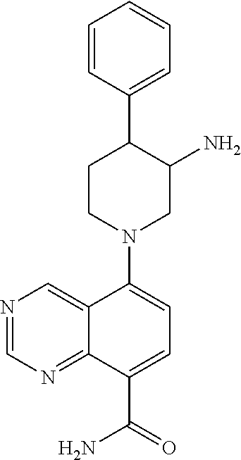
N1(C2=CC=C(C(=O)N)C3=NC=NC=C23)CC(N)C(C2=CC=CC=C2)CC1
